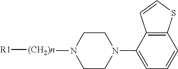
[R1][(CH2)n]N1CCN(C2=CC=CC3=C2C=CS3)CC1
